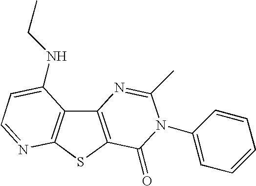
C12=C(SC3=C1C(NCC)=CC=N3)C(=O)N(C1=CC=CC=C1)C(C)=N2
